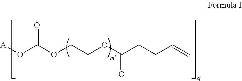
[A]OC(OCCOC(CCC=C)=O)=O
